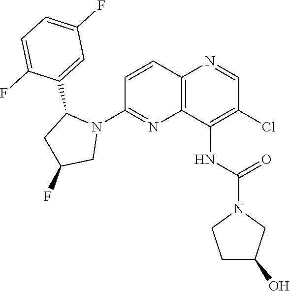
C1=CC2=C(N=C1N1C(C3=CC(F)=CC=C3F)CC(F)C1)C(NC(N1CCC(O)C1)=O)=C(Cl)C=N2
